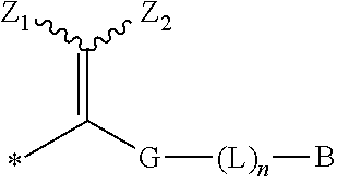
[Z1]C([Z2])=C([G][(L)n]B)C
